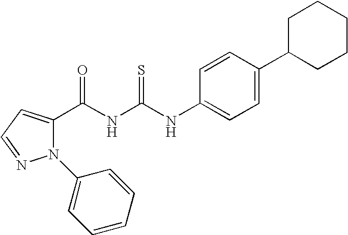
N(C(NC(=O)C1=CC=NN1C1=CC=CC=C1)=S)C1=CC=C(C2CCCCC2)C=C1
